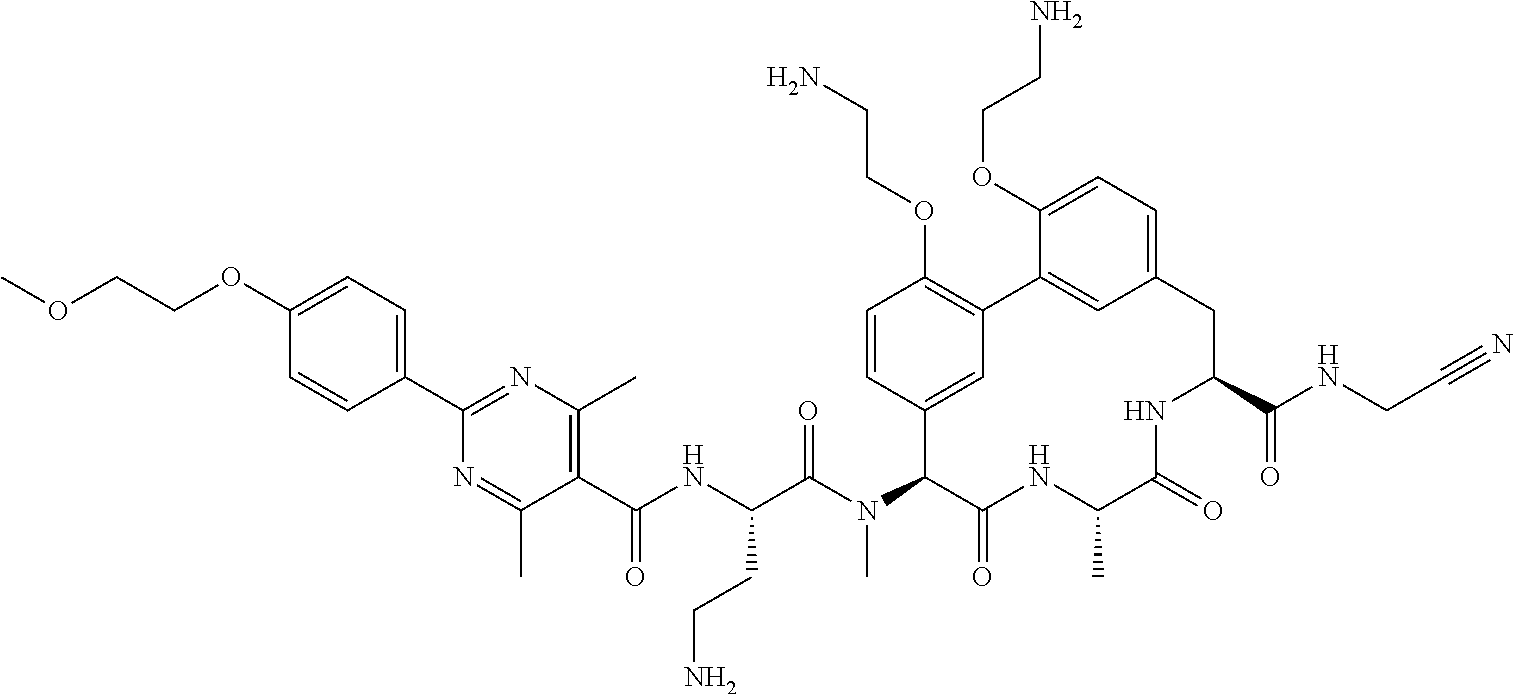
C1=CC(C2=NC(C)=C(C(NC(C(N(C3C4=CC(=C(OCCN)C=C4)C4=CC(=CC=C4OCCN)CC(C(NCC#N)=O)NC(=O)C(C)NC3=O)C)=O)CCN)=O)C(C)=N2)=CC=C1OCCOC
